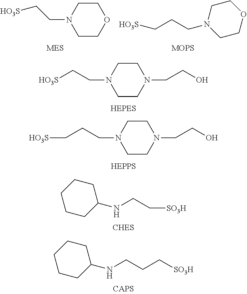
N1(CCO)CCN(CC[HO3S])CC1.N1(CCO)CCN(CCC[HO3S])CC1.C1(NCC[SO3H])CCCCC1.C1(NCCC[SO3H])CCCCC1.O1CCN(CC[HO3S])CC1.O1CCN(CCC[HO3S])CC1.[MOPS]
